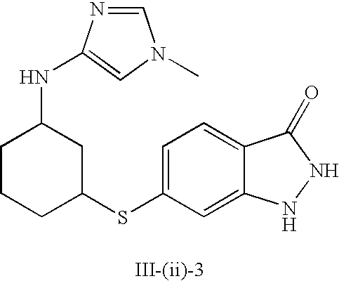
C1=C(SC2CC(NC3=CN(C)C=N3)CCC2)C=C2C(=C1)C(=O)NN2
